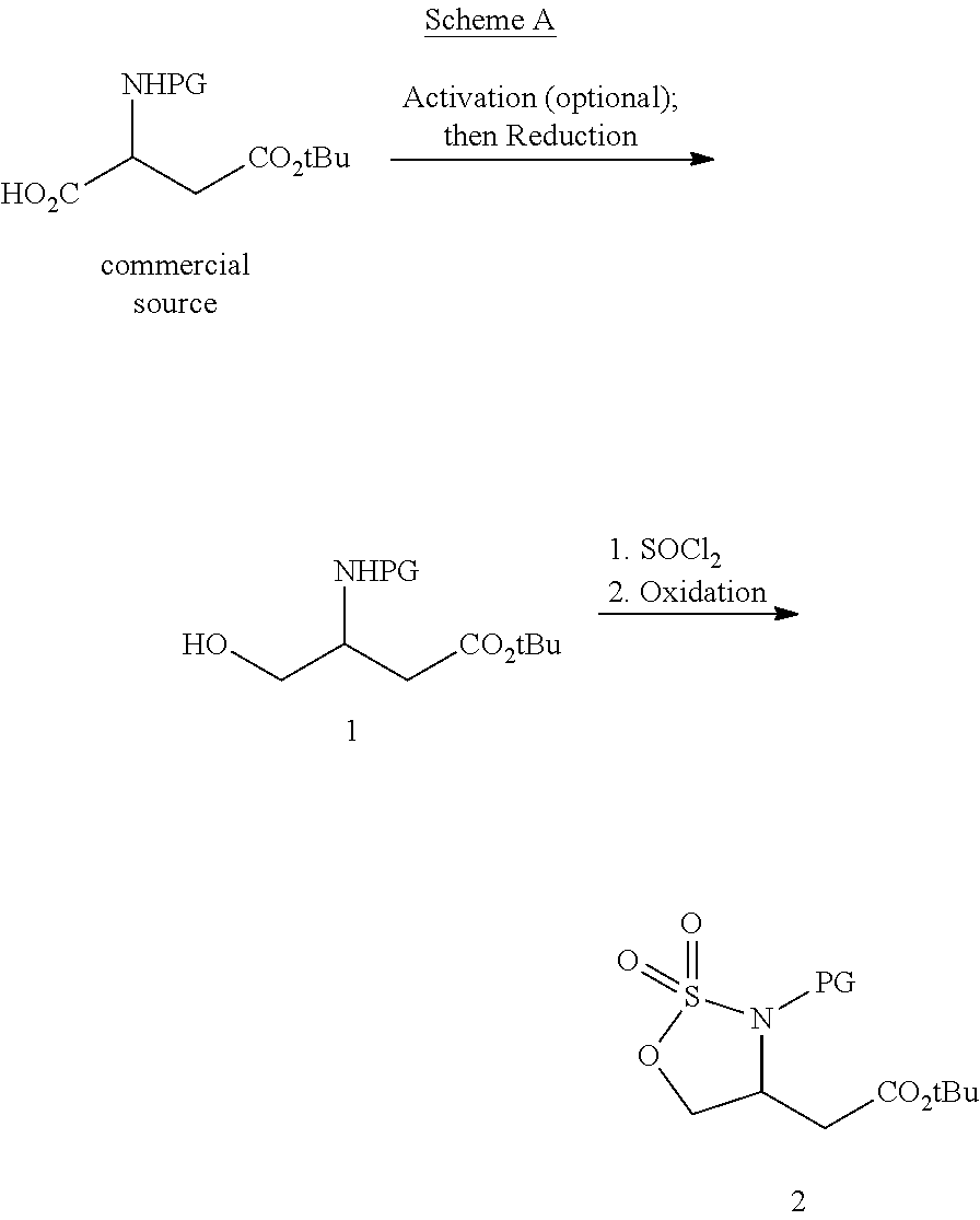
[HO2C]C(C[CO2tBu])[NHPG].C(C(C[CO2tBu])[NHPG])O.C1(C[CO2tBu])N([PG])S(=O)(=O)OC1
